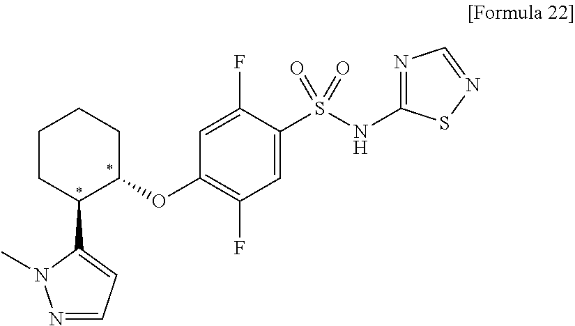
C1(C2C(OC3=C(F)C=C(S(=O)(NC4=NC=NS4)=O)C(F)=C3)CCCC2)=CC=NN1C
